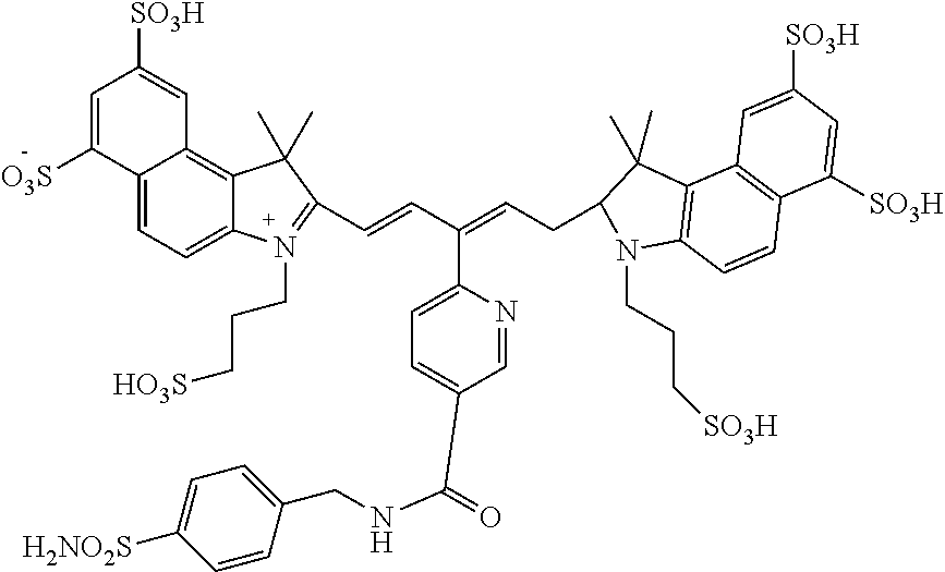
C1=C([O3S])C2=CC=C3C(=C2C=C1[SO3H])C(C)(C)C(C=CC(=CCC1N(CCC[SO3H])C2=C(C1(C)C)C1=C(C=C2)C([SO3H])=CC([SO3H])=C1)C1=CC=C(C(NCC2=CC=C([H2NO2S])C=C2)=O)C=N1)=N3CCC[HO3S]
